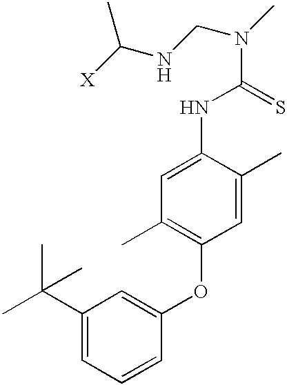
C1(C(C)(C)C)=CC=CC(OC2=C(C)C=C(NC(N(C)CNC([X])C)=S)C(C)=C2)=C1
